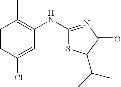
C1=CC(Cl)=CC(NC2=NC(=O)C(C(C)C)S2)=C1C
